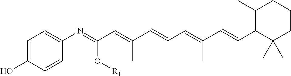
C1=C(O)C=CC(N=C(C=C(C=CC=C(C=CC2=C(C)CCCC2(C)C)C)C)O[R1])=C1
